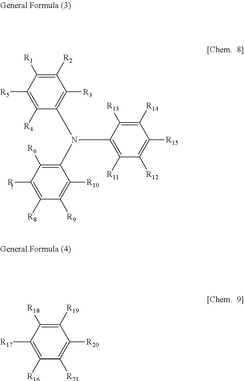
C1([R2])=C([R1])C([R5])=C([R4])C(N(C2=C([R6])C([R7])=C([R8])C([R9])=C2[R10])C2=C([R11])C([R12])=C([R15])C([R14])=C2[R13])=C1[R3].C1([R19])=C([R18])C([R17])=C([R16])C([R21])=C1[R20]
